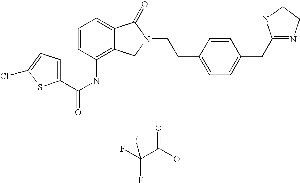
C1=C2C(=C(NC(=O)C3=CC=C(Cl)S3)C=C1)CN(CCC1=CC=C(CC3=NCCN3)C=C1)C2=O.O=C(O)C(F)(F)F
